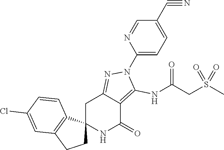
C12(NC(=O)C3=C(NC(CS(C)(=O)=O)=O)N(C4=CC=C(C#N)C=N4)N=C3C1)CCC1=C2C=CC(Cl)=C1
